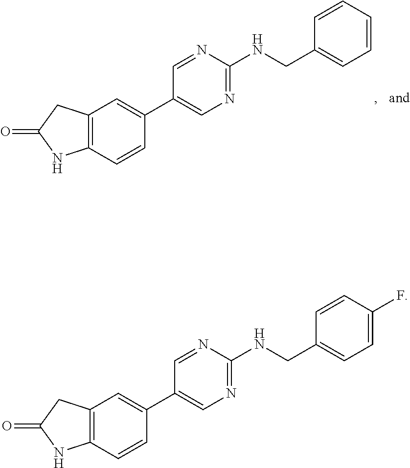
C12=C(C=CC(C3=CN=C(NCC4=CC=CC=C4)N=C3)=C1)NC(=O)C2.C12=C(C=CC(C3=CN=C(NCC4=CC=C(F)C=C4)N=C3)=C1)NC(=O)C2
